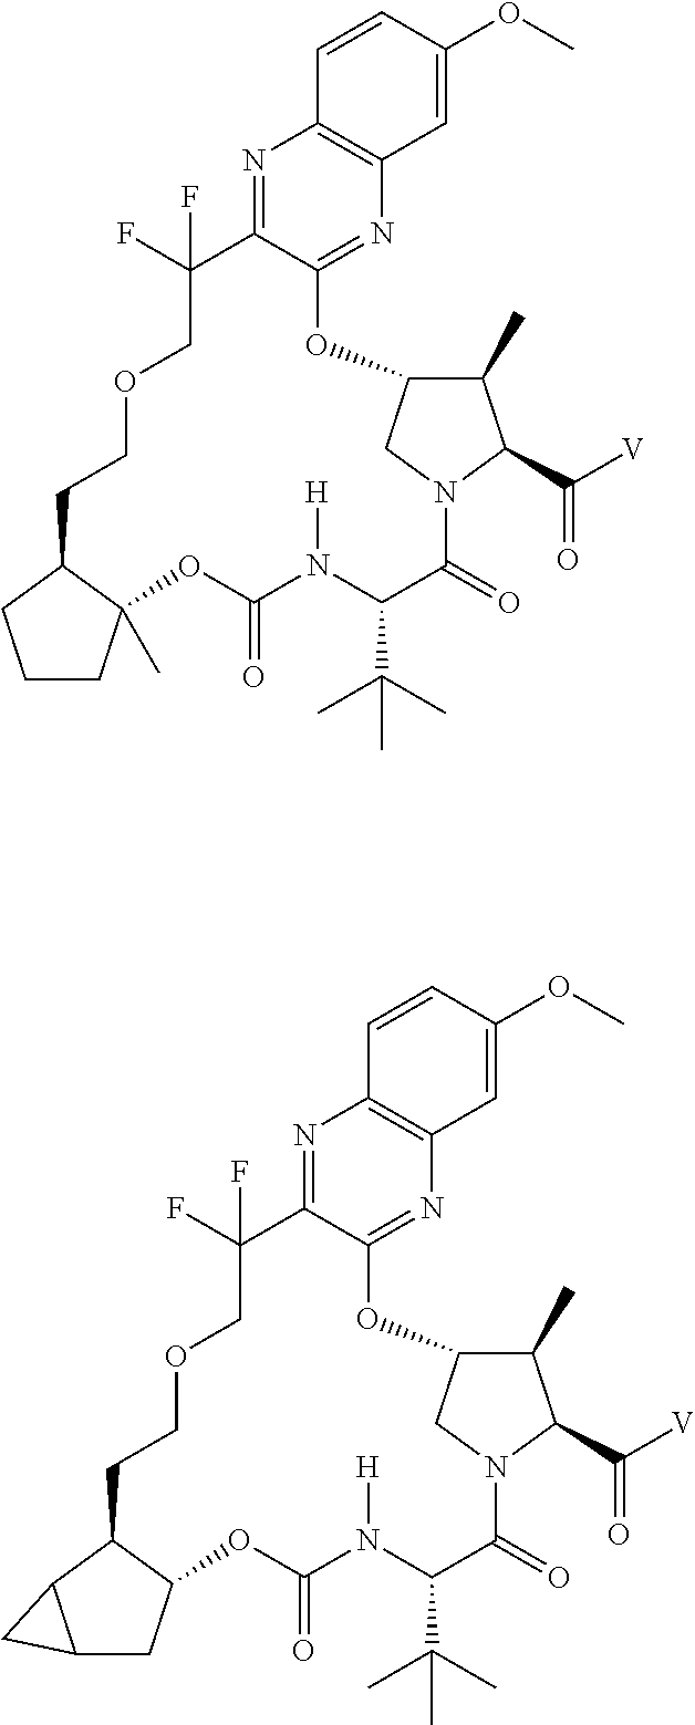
N1=C2C(=NC3=C1C=CC(OC)=C3)OC1C(C)C(C([V])=O)N(C(=O)C(C(C)(C)C)N([H])C(=O)OC3(C)C(CCOCC2(F)F)CCC3)C1.N1=C2C(=NC3=C1C=CC(OC)=C3)OC1C(C)C(C([V])=O)N(C(=O)C(C(C)(C)C)N([H])C(=O)OC3C(CCOCC2(F)F)C2C(C3)C2)C1
